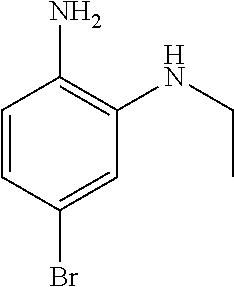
C1=CC(Br)=CC(NCC)=C1N
